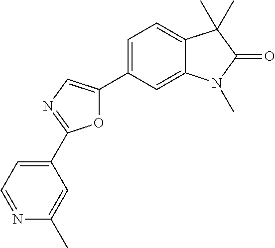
C1=C(C2=CN=C(C3=CC=NC(C)=C3)O2)C=C2C(=C1)C(C)(C)C(=O)N2C
